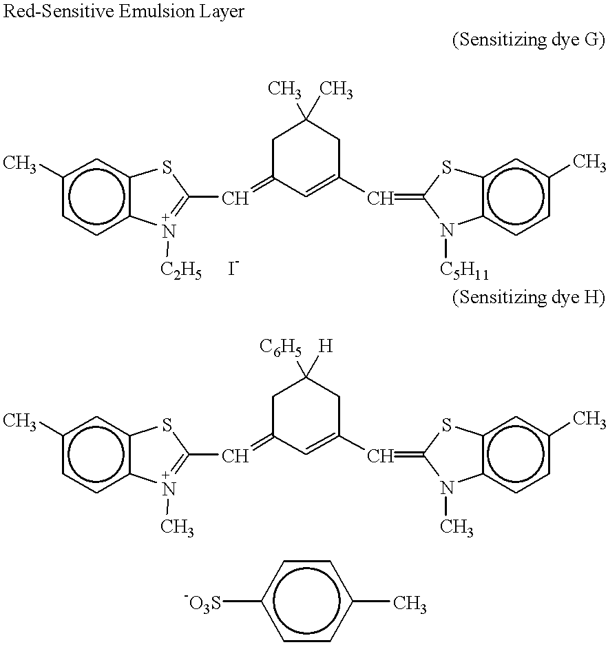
Cc1ccc2c(c1)SC(C=C1C=C(C=C3Sc4c(ccc(C)c4)N3[C5H11])CC(C)(C)C1)=[N+]2[C2H5].[I-].Cc1ccc2c(c1)SC(C=C1C=C(C=C3Sc4c(ccc(C)c4)N3C)CC([C6H5])([H])C1)=[N+]2C.c1cc([-O3S])ccc1C
